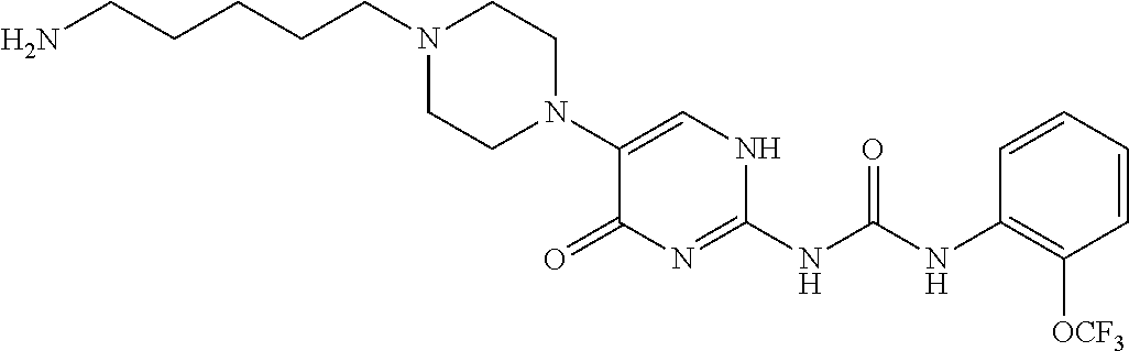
N1(C2=CNC(NC(NC3=C([OCF3])C=CC=C3)=O)=NC2=O)CCN(CCCCCN)CC1
